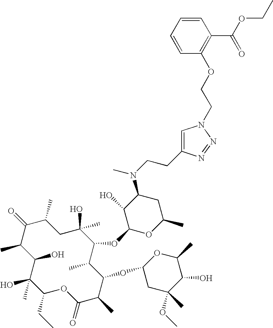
C1(O)C(C)C(=O)C(C)CC(C)(O)C(OC2OC(C)CC(N(CCC3=CN(CCOC4=C(C(=O)OCC)C=CC=C4)N=N3)C)C2O)C(C)C(OC2CC(OC)(C)C(O)C(C)O2)C(C)C(=O)OC(CC)C1(O)C
